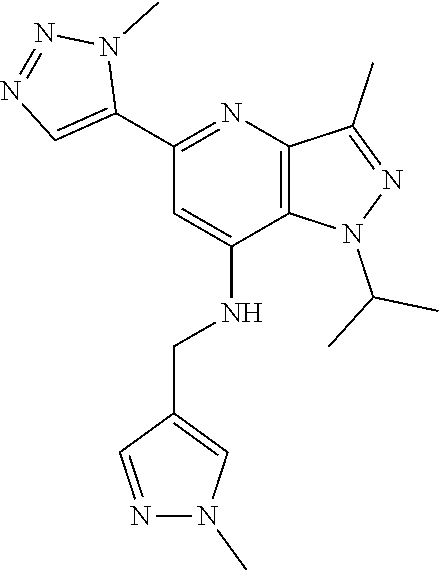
C1(C2=CN=NN2C)=NC2=C(C(NCC3=CN(C)N=C3)=C1)N(C(C)C)N=C2C
